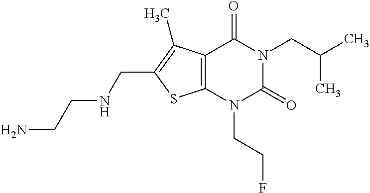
C12=C(N(CCF)C(=O)N(CC(C)C)C1=O)SC(CNCCN)=C2C
